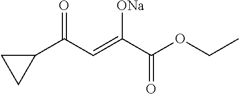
C1(C(C=C(C(OCC)=O)[ONa])=O)CC1
